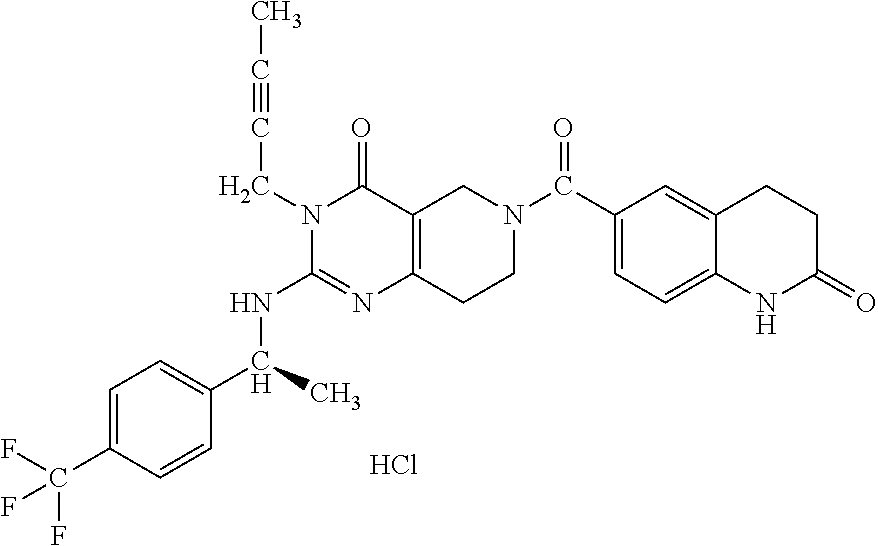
N1(CC#CC)C(NC(C2=CC=C(C(F)(F)F)C=C2)C)=NC2=C(C1=O)CN(C(C1=CC=C3C(=C1)CCC(=O)N3)=O)CC2.Cl
